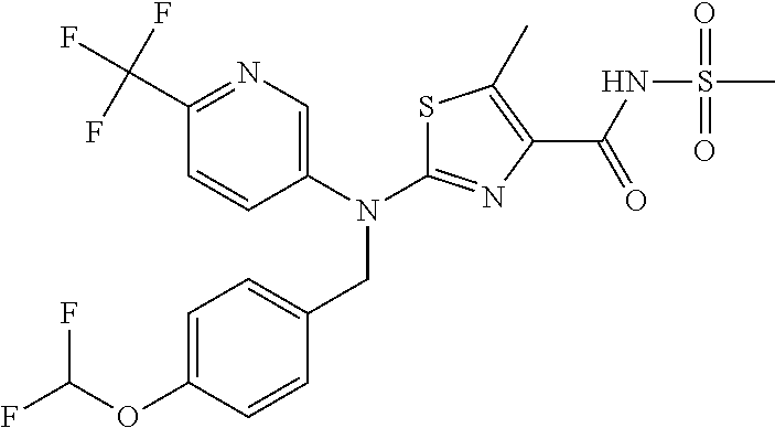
S1C(N(C2=CN=C(C(F)(F)F)C=C2)CC2=CC=C(OC(F)F)C=C2)=NC(C(NS(C)(=O)=O)=O)=C1C
